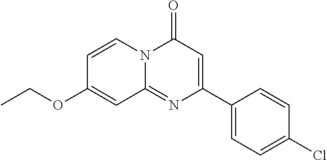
C1=CN2C(=NC(C3=CC=C(Cl)C=C3)=CC2=O)C=C1OCC
